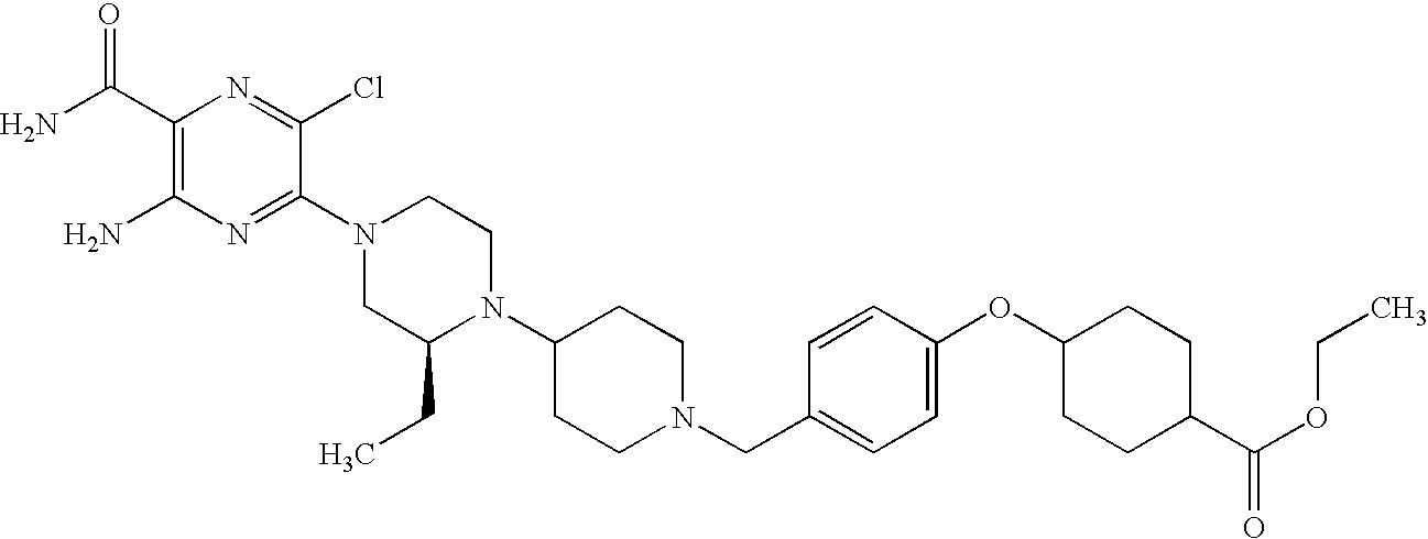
C1(C(N)=O)=C(N)N=C(N2CC(CC)N(C3CCN(CC4=CC=C(OC5CCC(C(OCC)=O)CC5)C=C4)CC3)CC2)C(Cl)=N1
